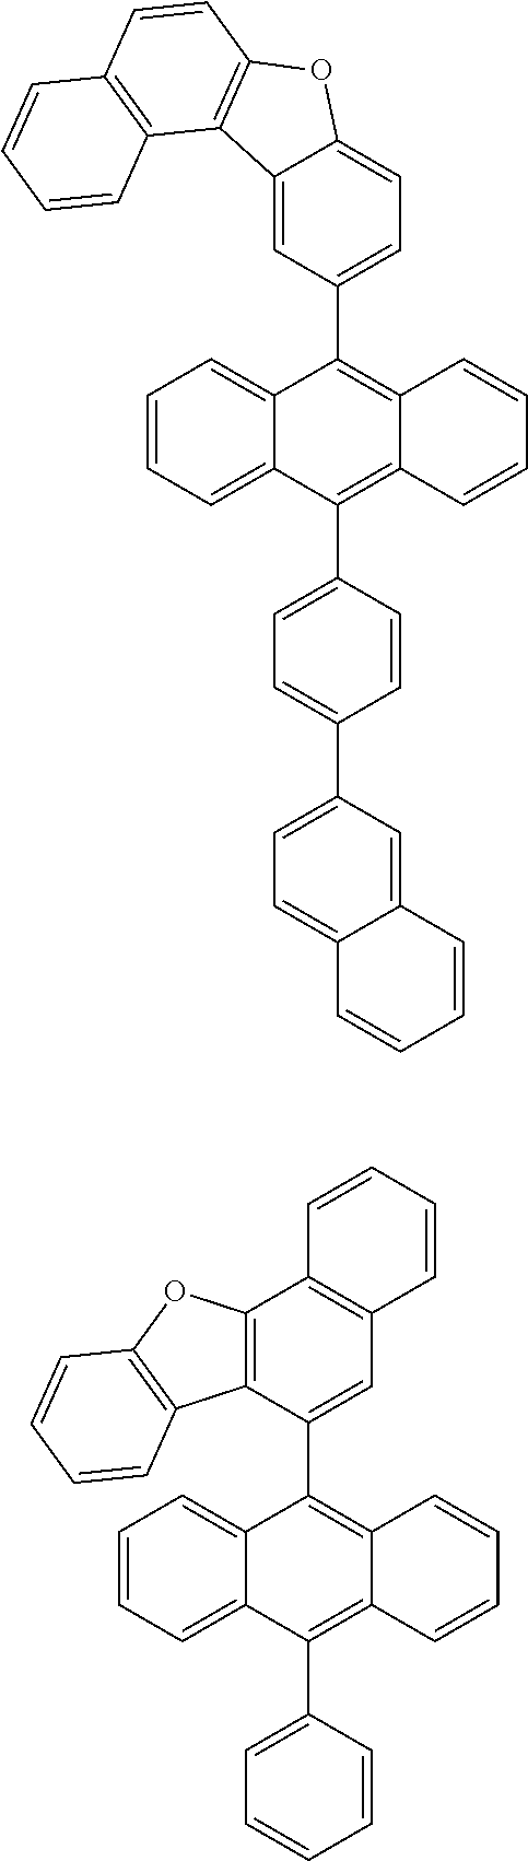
C12=CC(C3=C4C(=C(C5=CC=C(C6=CC=C7C(=C6)C=CC=C7)C=C5)C5=CC=CC=C35)C=CC=C4)=CC=C1OC1=C2C2=C(C=C1)C=CC=C2.C12=C(C(C3=C4C(=C(C5=CC=CC=C5)C5=CC=CC=C35)C=CC=C4)=CC3=C1C=CC=C3)C1=C(O2)C=CC=C1
